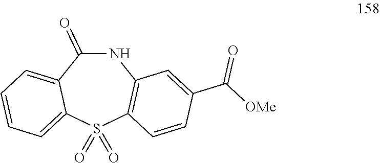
N1C(=O)C2=CC=CC=C2S(=O)(=O)C2=C1C=C(C([OMe])=O)C=C2
